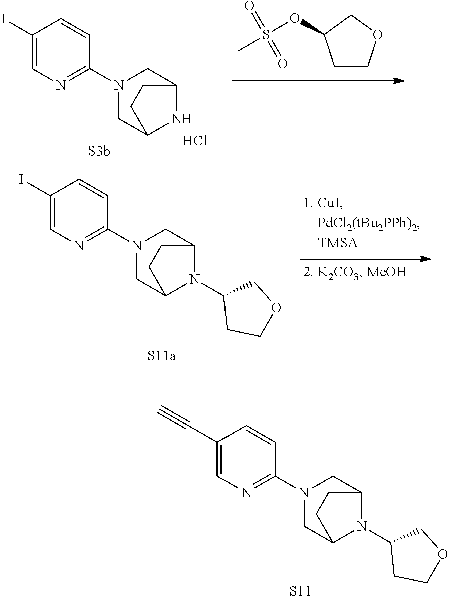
C1(I)=CN=C(N2CC3N(C4CCOC4)C(C2)CC3)C=C1.C1(C#C)=CN=C(N2CC3N(C4CCOC4)C(C2)CC3)C=C1.[S11].N1(C2=NC=C(I)C=C2)CC2NC(C1)CC2.C1C(OS(=O)(=O)C)CCO1.Cl
